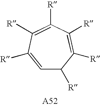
C1=C([R])C([R])=C([R])C([R])=C([R])C1[R]
